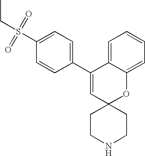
C1(C2=CC=C(S(=O)(=O)CC)C=C2)=CC2(OC3=CC=CC=C13)CCNCC2
